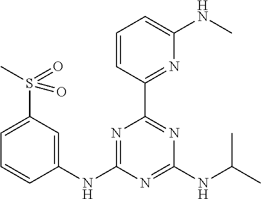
C1(NC2=NC(C3=NC(NC)=CC=C3)=NC(NC(C)C)=N2)=CC(S(C)(=O)=O)=CC=C1
